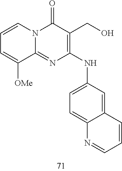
C1=CC=C([OMe])C2=NC(NC3=CC=C4C(=C3)C=CC=N4)=C(CO)C(=O)N12
